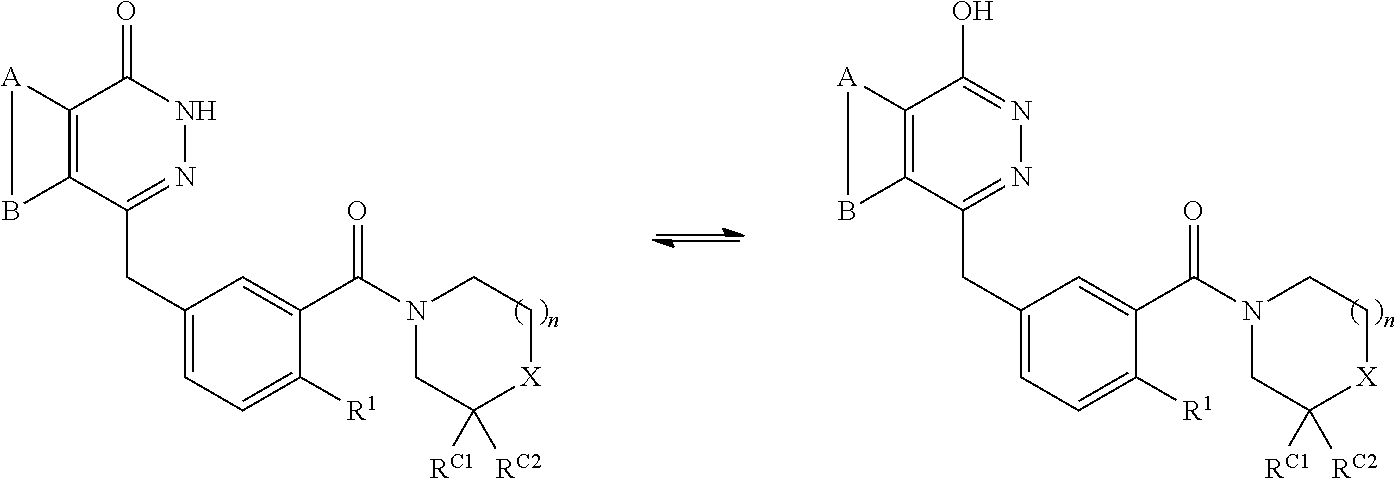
[A]1C2=C(C(CC3=CC=C([R1])C(C(N4CC([RC1])([RC2])[X]CC4)=O)=C3)=NNC2=O)B1.[A]1C2=C(C(CC3=CC=C([R1])C(C(N4CC([RC1])([RC2])[X]CC4)=O)=C3)=NN=C2O)B1
